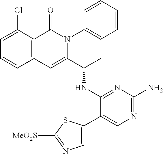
C1(Cl)=CC=CC2=C1C(=O)N(C1=CC=CC=C1)C(C(C)NC1=NC(N)=NC=C1C1=CN=C([MeO2S])S1)=C2
